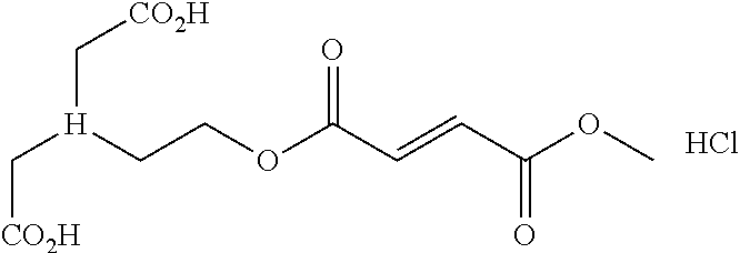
C([H](CCOC(C=CC(OC)=O)=O)C[CO2H])[CO2H].Cl
